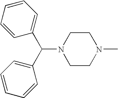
C1CN(C)CCN1C(C1=CC=CC=C1)C1=CC=CC=C1
